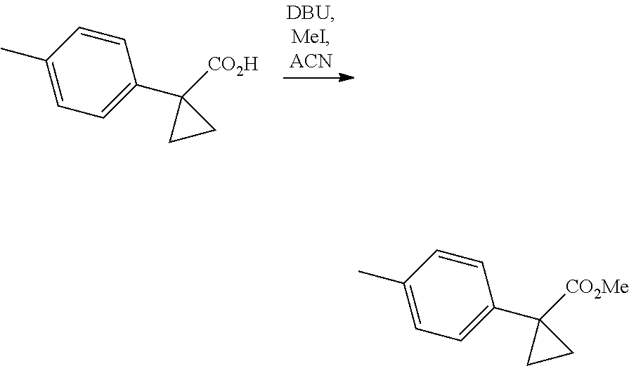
C1=CC(C)=CC=C1C1([CO2H])CC1.C1=CC(C)=CC=C1C1([CO2Me])CC1
